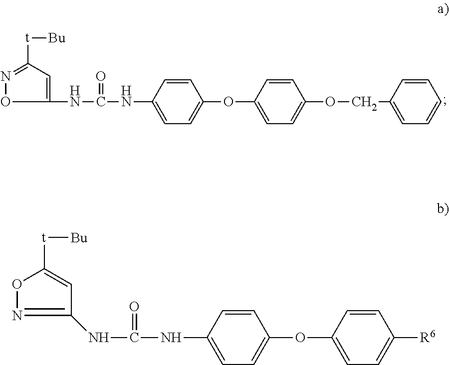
C1(NC(NC2=CC=C(OC3=CC=C(OCC4=CC=CC=C4)C=C3)C=C2)=O)=CC([t][Bu])=NO1.C1(NC(NC2=CC=C(OC3=CC=C([R6])C=C3)C=C2)=O)=NOC([t][Bu])=C1
